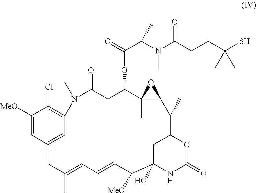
C1([MeO])=CC2=CC(=C1Cl)N(C)C(=O)CC(OC(C(N(C(CCC(S)(C)C)=O)C)C)=O)C1(C)C(O1)C(C)C1CC(O)(C([MeO])C=CC=C(C)C2)NC(=O)O1
